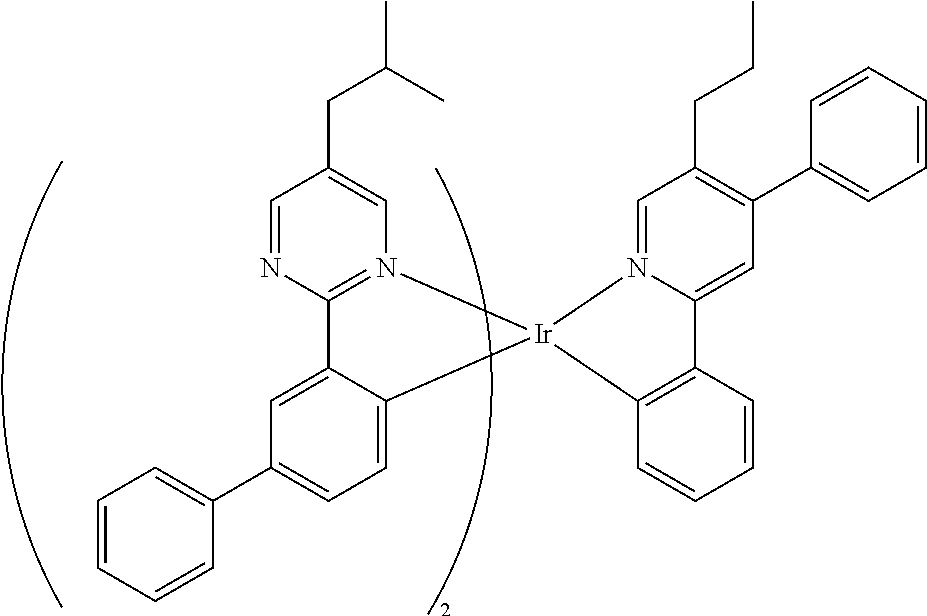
C12=N(C=C(CC(C)C)C=N1)[Ir]1(C3=CC=C(C4=CC=CC=C4)C=C23)C2=C(C3=CC(C4=CC=CC=C4)=C(CCC)C=N31)C=CC=C2
